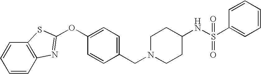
C1=CC2=C(C=C1)N=C(OC1=CC=C(CN3CCC(NS(C4=CC=CC=C4)(=O)=O)CC3)C=C1)S2
